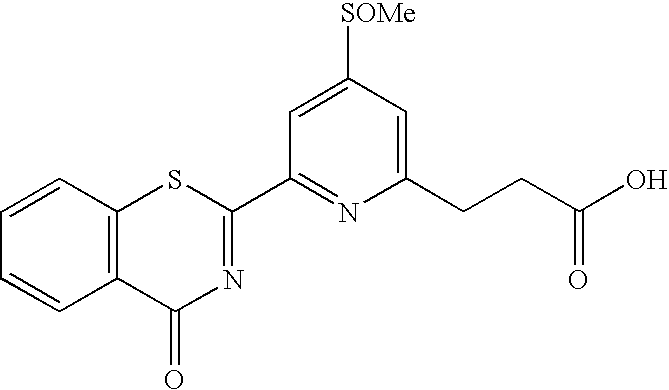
[SOMe]C1=CC(C2=NC(=O)C3=C(S2)C=CC=C3)=NC(CCC(O)=O)=C1
